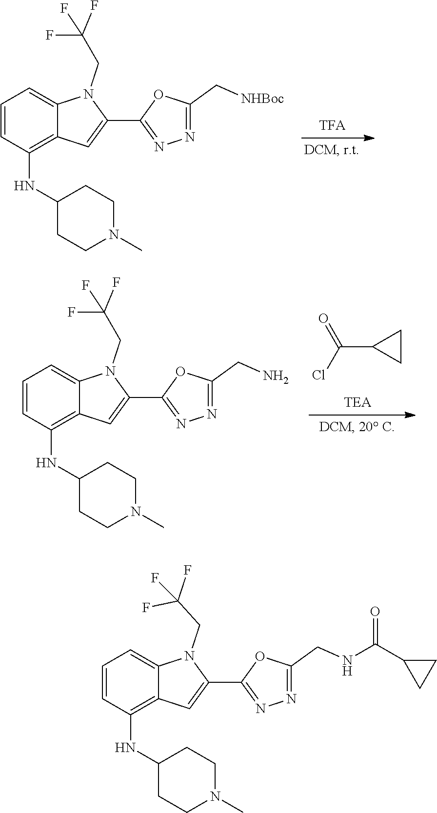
C1=CC(NC2CCN(C)CC2)=C2C(=C1)N(CC(F)(F)F)C(C1=NN=C(C[NHBoc])O1)=C2.C(C1CC1)(=O)Cl.C1=CC(NC2CCN(C)CC2)=C2C(=C1)N(CC(F)(F)F)C(C1=NN=C(CN)O1)=C2.C1=CC(NC2CCN(C)CC2)=C2C(=C1)N(CC(F)(F)F)C(C1=NN=C(CNC(C3CC3)=O)O1)=C2
